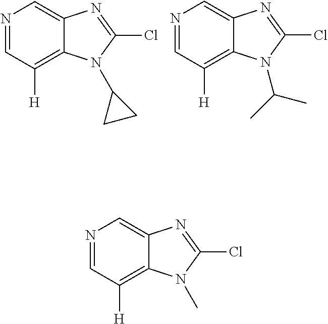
N1=CC([H])=C2C(=C1)N=C(Cl)N2C1CC1.N1=CC([H])=C2C(=C1)N=C(Cl)N2C(C)C.N1=CC([H])=C2C(=C1)N=C(Cl)N2C
